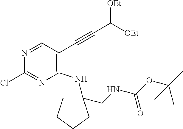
C1(NC2(CNC(=O)OC(C)(C)C)CCCC2)=C(C#CC([OEt])[OEt])C=NC(Cl)=N1
